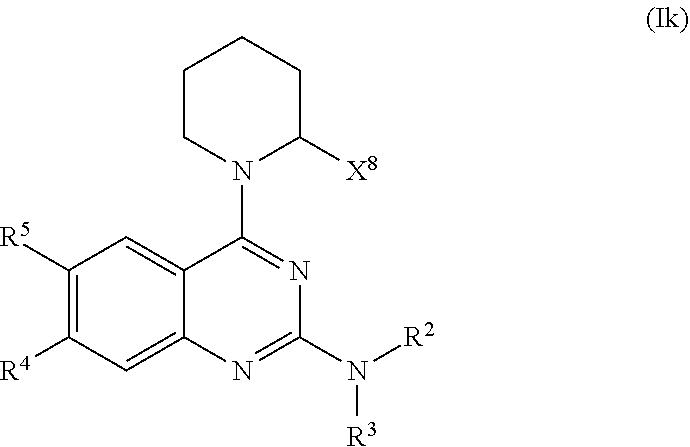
N([R3])([R2])C1=NC2=CC([R4])=C([R5])C=C2C(N2C([X8])CCCC2)=N1
